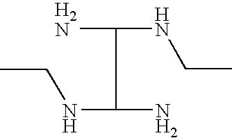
NC(C(N)NCC)NCC
